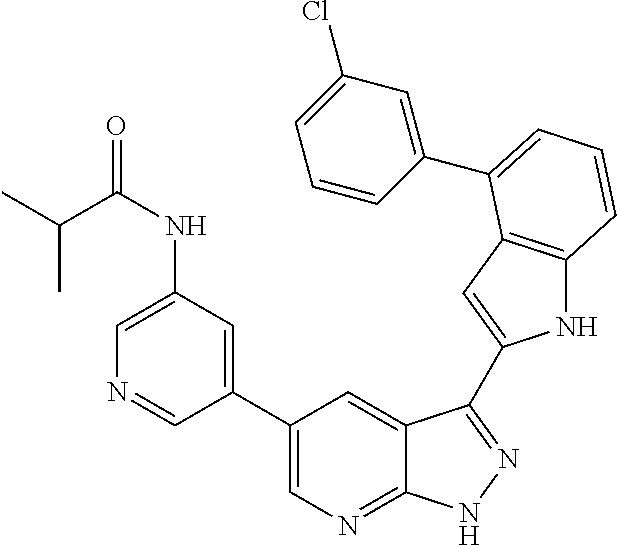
C1(C2=CN=C3C(=C2)C(C2=CC4=C(N2)C=CC=C4C2=CC(Cl)=CC=C2)=NN3)=CC(NC(=O)C(C)C)=CN=C1
